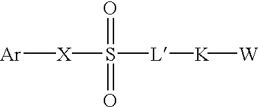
[Ar][X]S(=O)(=O)[L][K][W]
